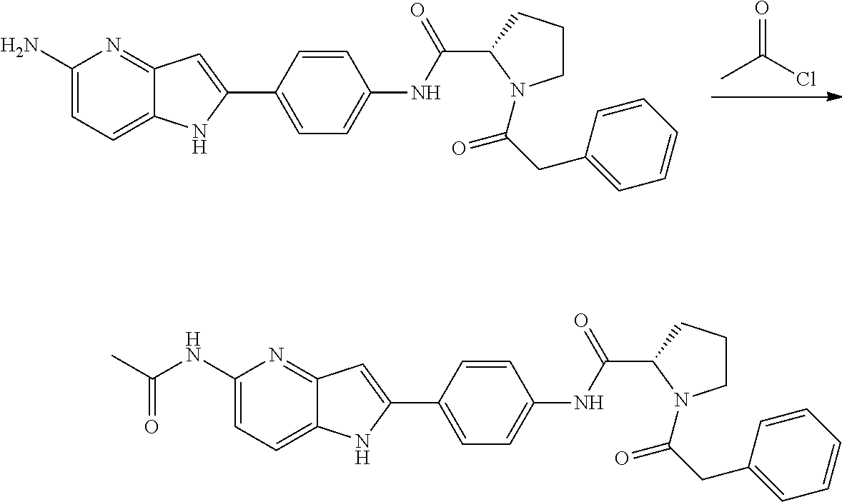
CC(Cl)=O.C1(N)=CC=C2C(=N1)C=C(C1=CC=C(NC(C3CCCN3C(CC3=CC=CC=C3)=O)=O)C=C1)N2.C1(NC(C)=O)=CC=C2C(=N1)C=C(C1=CC=C(NC(C3CCCN3C(CC3=CC=CC=C3)=O)=O)C=C1)N2
